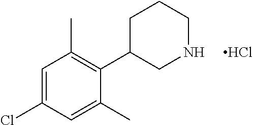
C1=C(Cl)C=C(C)C(C2CNCCC2)=C1C.Cl
